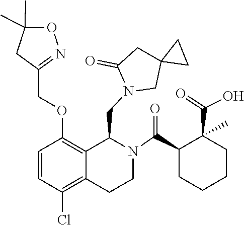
C12(CN(CC3C4=C(OCC5=NOC(C)(C)C5)C=CC(Cl)=C4CCN3C(C3CCCCC3(C(=O)O)C)=O)C(=O)C1)CC2
